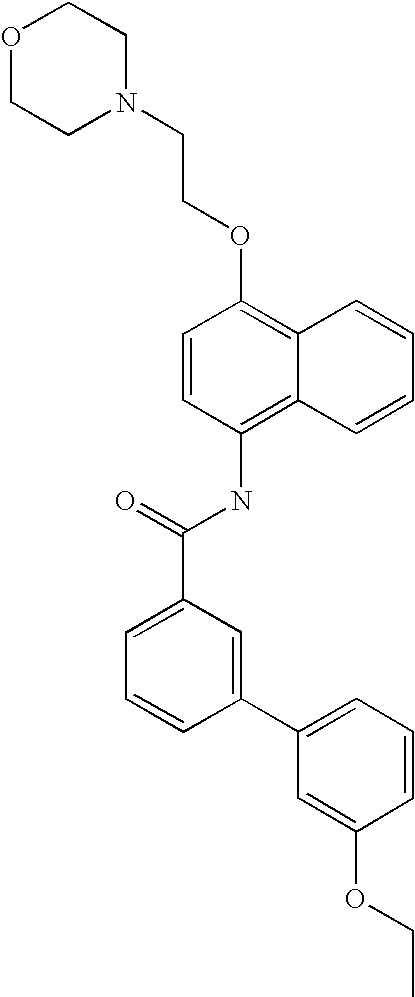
O1CCN(CCOC2=C3C(=C(NC(C4=CC=CC(C5=CC=CC(OCC)=C5)=C4)=O)C=C2)C=CC=C3)CC1
